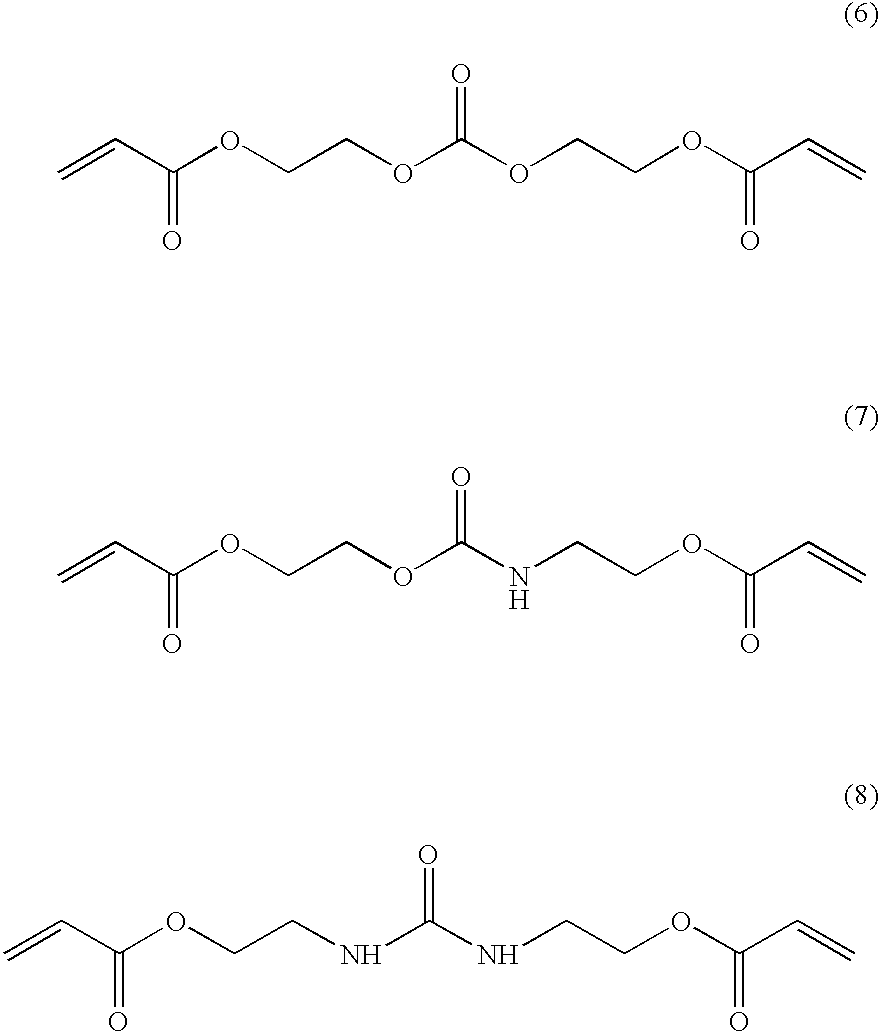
C=CC(OCCOC(OCCOC(C=C)=O)=O)=O.C=CC(OCCOC(NCCOC(C=C)=O)=O)=O.C=CC(OCCNC(NCCOC(C=C)=O)=O)=O
